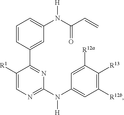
C1([R12b])=C([R13])C([R12a])=CC(N(C2=NC=C([R1])C(C3=CC(N(C(C=C)=O)[H])=CC=C3)=N2)[H])=C1
